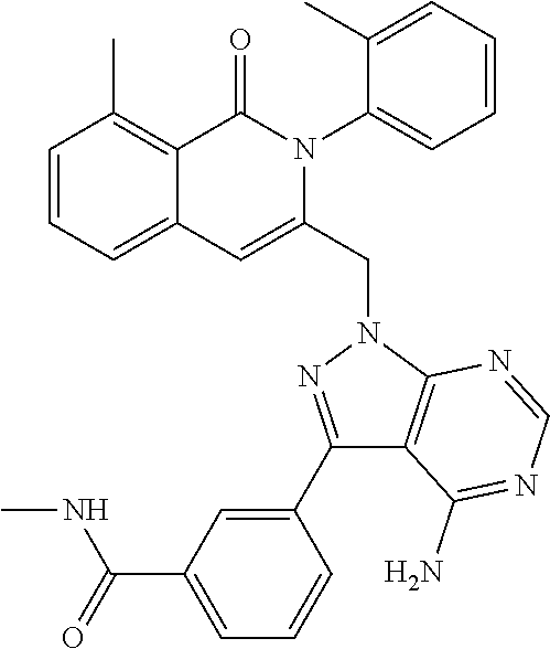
C1=CC=C2C(=C1C)C(=O)N(C1=CC=CC=C1C)C(CN1N=C(C3=CC(C(=O)NC)=CC=C3)C3=C1N=CN=C3N)=C2
